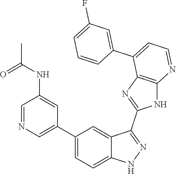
C1=NC=C(C2=CC=C3C(=C2)C(C2=NC4=C(N2)N=CC=C4C2=CC(F)=CC=C2)=NN3)C=C1NC(C)=O
